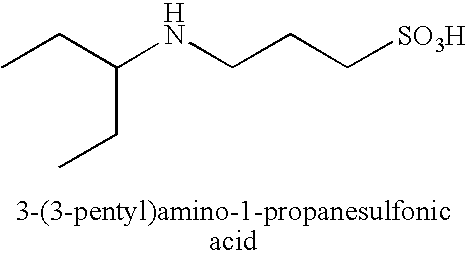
C(CC)(NCCC[SO3H])CC
